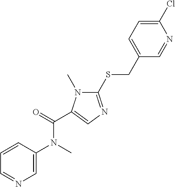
C1=CC(N(C)C(=O)C2=CN=C(SCC3=CC=C(Cl)N=C3)N2C)=CN=C1
